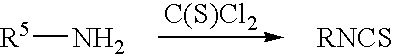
[R5]N.[RNCS].[C(S)Cl2]
